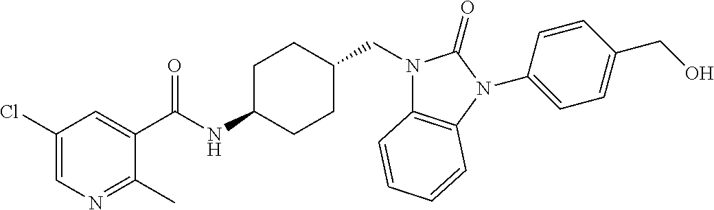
C1(Cl)=CN=C(C)C(C(NC2CCC(CN3C4=C(N(C5=CC=C(CO)C=C5)C3=O)C=CC=C4)CC2)=O)=C1
